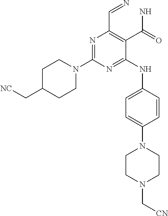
N1=C(N2CCC(C[NC])CC2)N=C(NC2=CC=C(N3CCN(C[CN])CC3)C=C2)C(C(N)=O)=C1C=N
